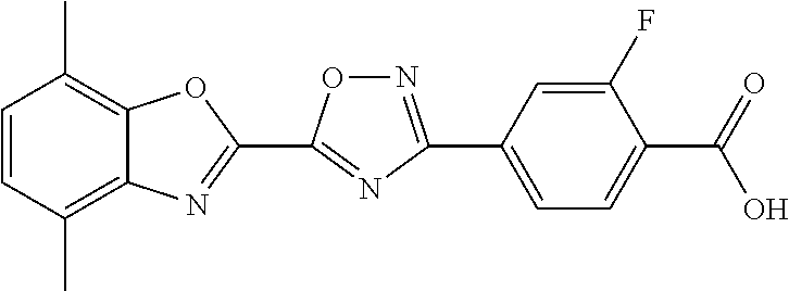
C1=CC(C)=C2C(=C1C)OC(C1=NC(C3=CC=C(C(=O)O)C(F)=C3)=NO1)=N2
